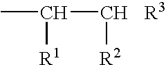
CC(C[R2])[R1]
